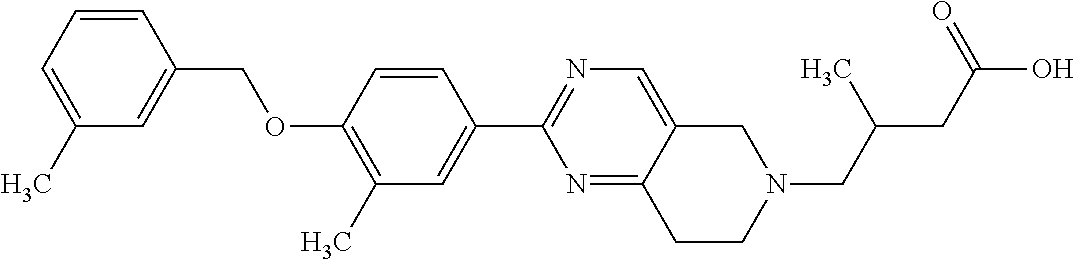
C1(C)=CC=CC(COC2=C(C)C=C(C3=NC=C4C(=N3)CCN(CC(CC(O)=O)C)C4)C=C2)=C1
